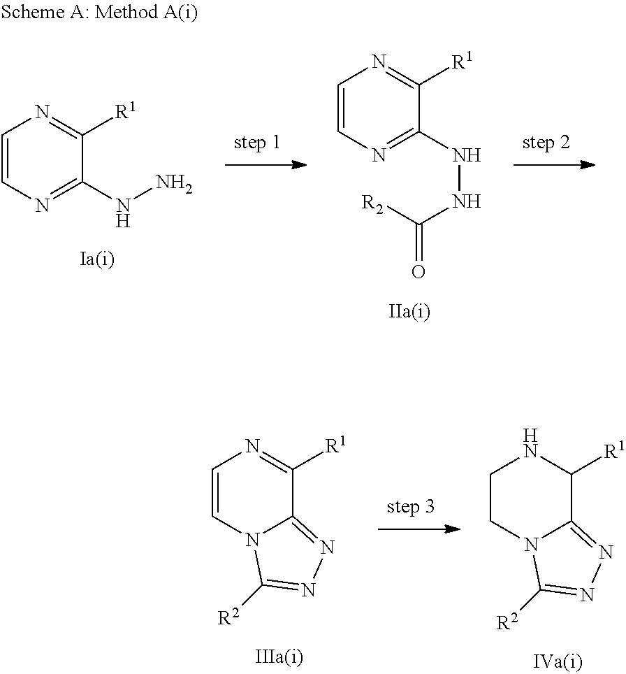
C1=CN=C(NN)C([R1])=N1.C1=CN=C(NNC([R2])=O)C([R1])=N1.C1=CN2C(=NN=C2[R2])C([R1])=N1.C1CN2C(=NN=C2[R2])C([R1])N1
